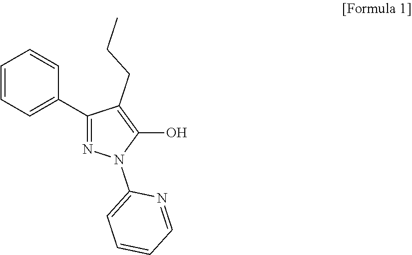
C1=CC=C(C2=NN(C3=CC=CC=N3)C(O)=C2CCC)C=C1
